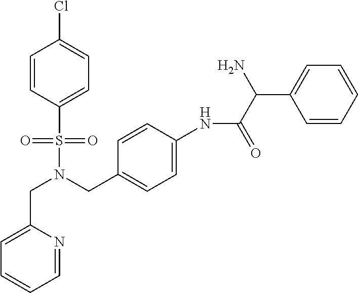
C(N(S(=O)(=O)C1=CC=C(Cl)C=C1)CC1=CC=C(NC(C(N)C2=CC=CC=C2)=O)C=C1)C1=CC=CC=N1
